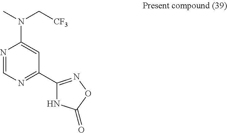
N1=CN=C(C2=NOC(=O)N2)C=C1N(C)C[CF3]
